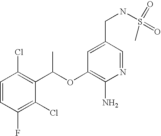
C1=CC(Cl)=C(C(OC2=C(N)N=CC(CNS(=O)(C)=O)=C2)C)C(Cl)=C1F
